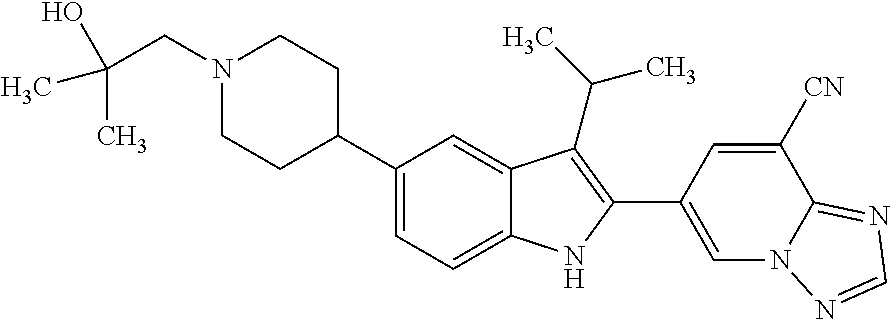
C1(C2CCN(CC(C)(C)O)CC2)=CC=C2C(=C1)C(C(C)C)=C(C1=CN3C(=NC=N3)C([CN])=C1)N2
